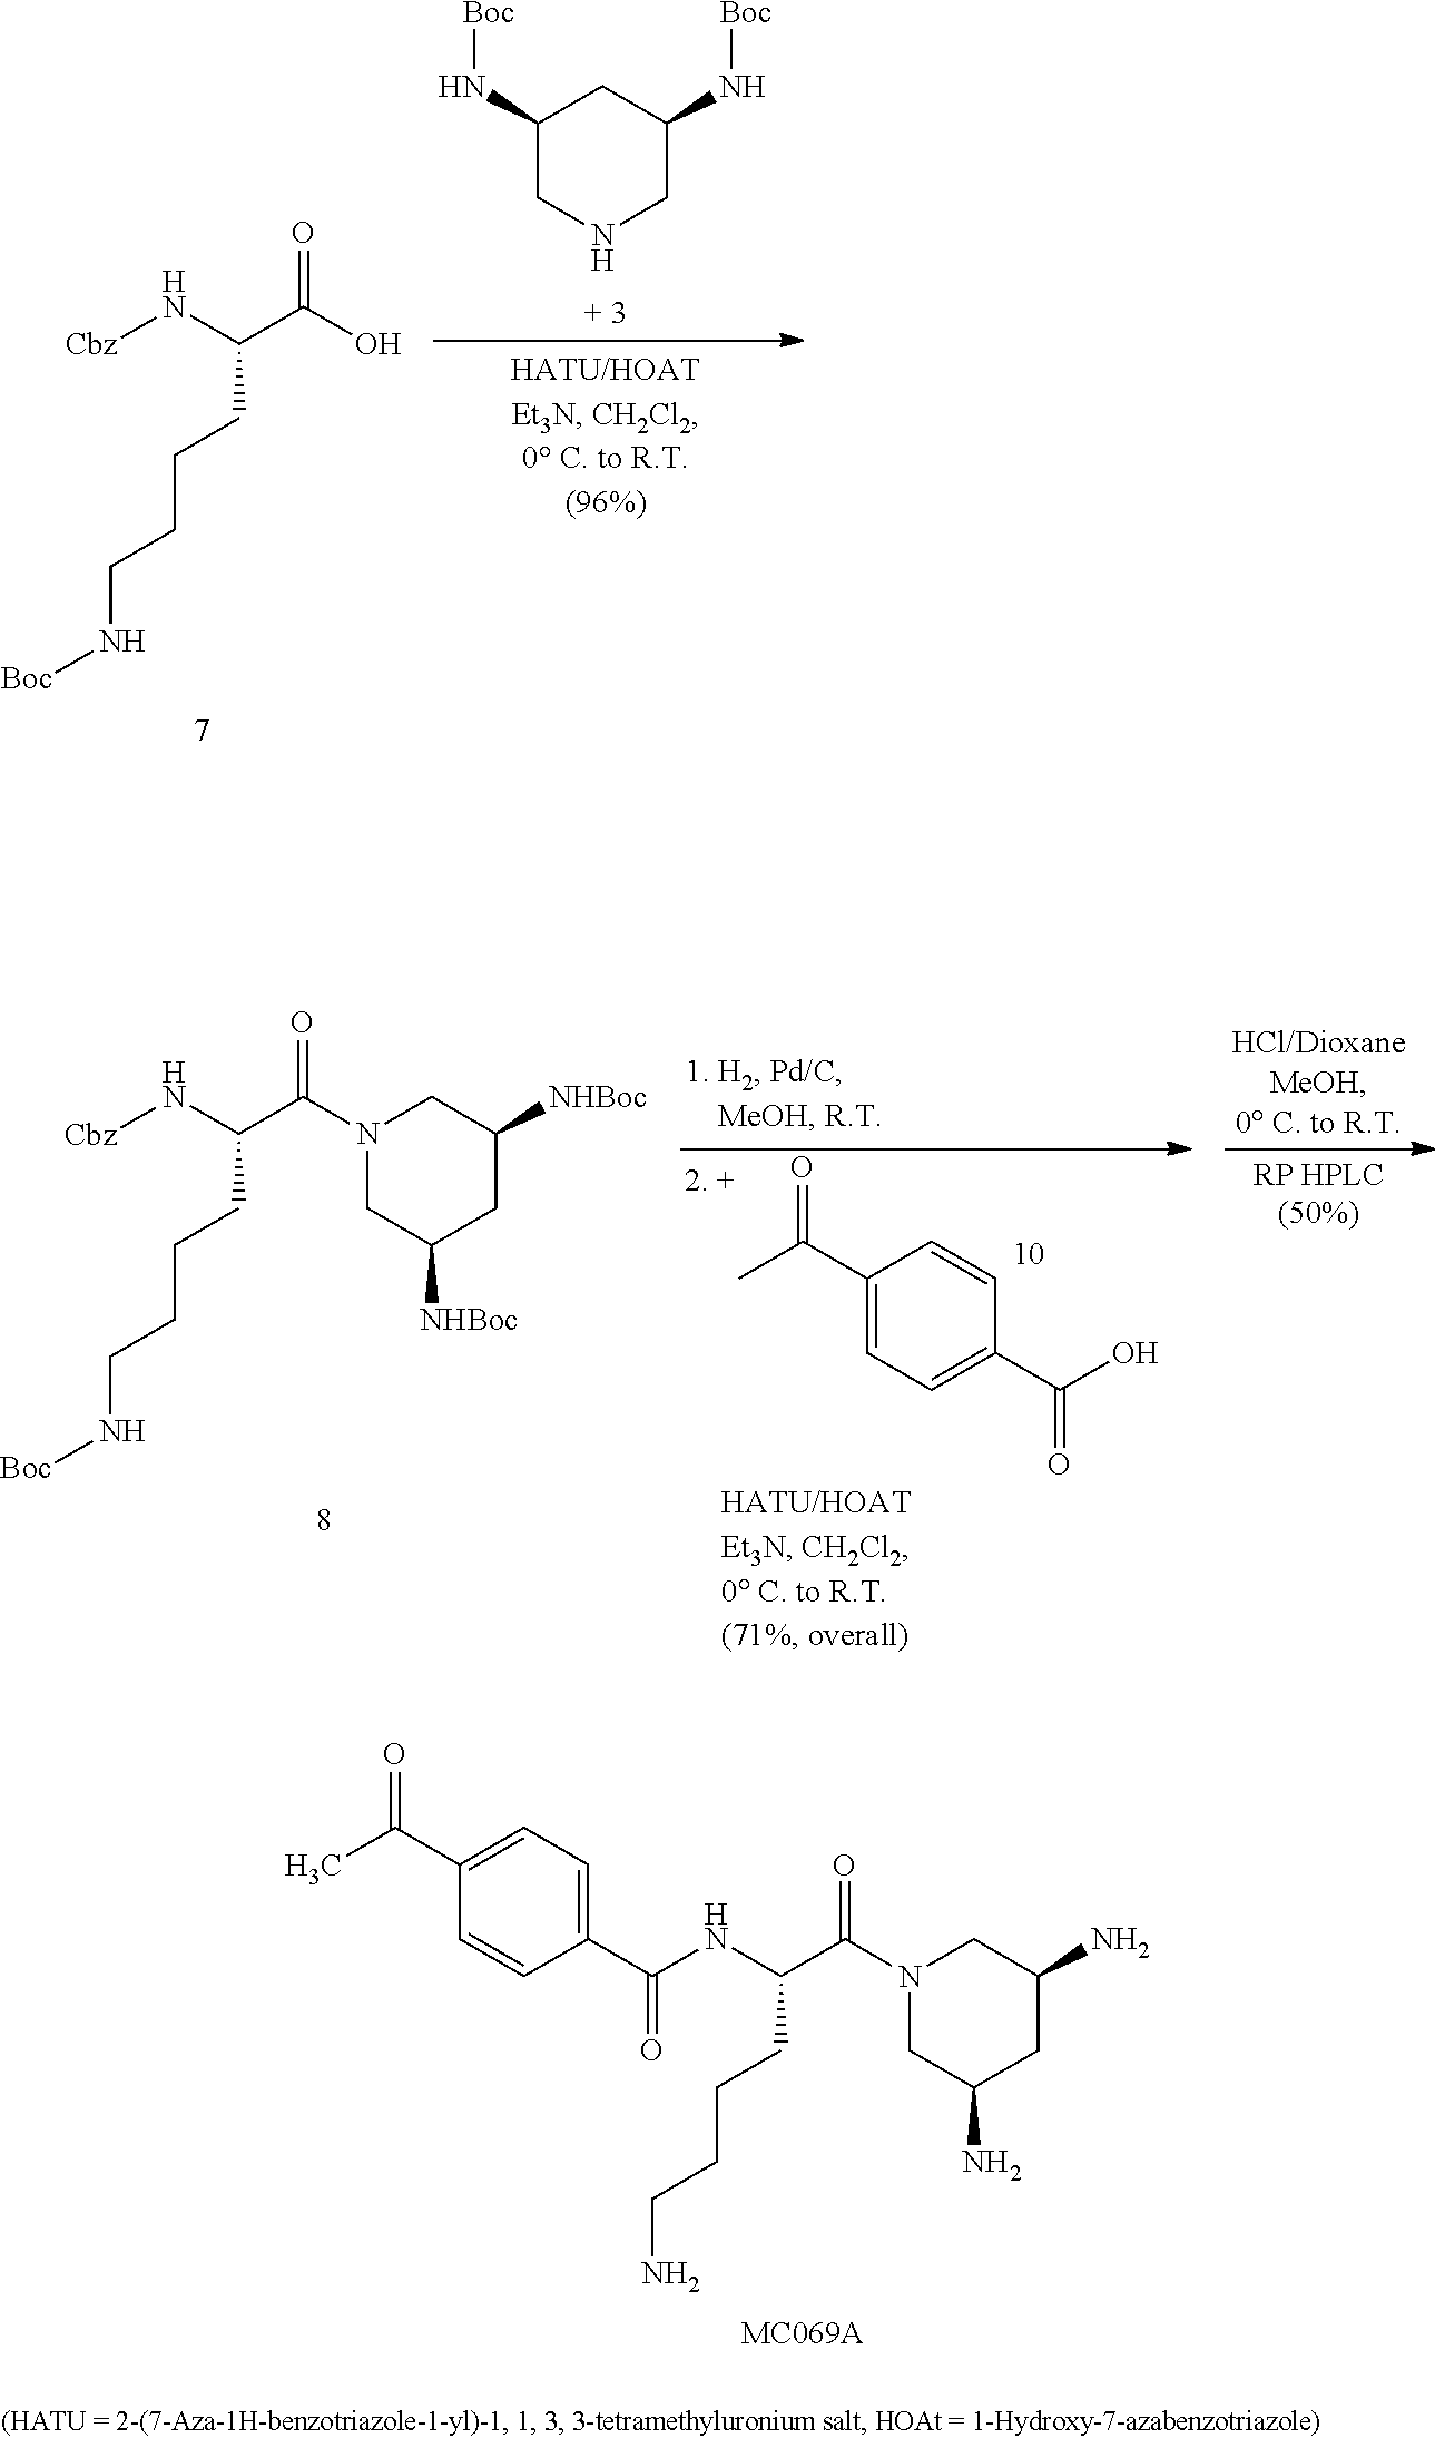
N(C(C1=CC=C(C(C)=O)C=C1)=O)C(C(N1CC(N)CC(N)C1)=O)CCCCN.N([Cbz])C(C(O)=O)CCCCN[Boc].C1(N[Boc])CNCC(N[Boc])C1.N([Cbz])C(C(N1CC([NHBoc])CC([NHBoc])C1)=O)CCCCN[Boc].C1(C(C)=O)=CC=C(C(O)=O)C=C1
